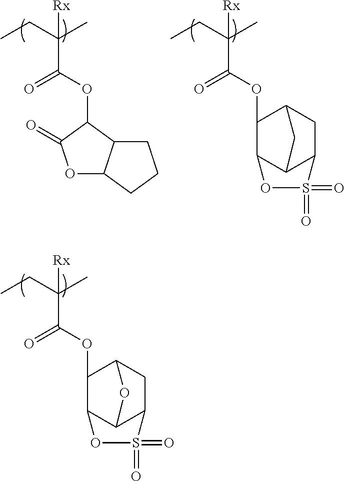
CCC(C)([Rx])C(OC1C2C3C(CC1O3)S(=O)(=O)O2)=O.CCC(C)([Rx])C(OC1C2C3C(CC1C3)S(=O)(=O)O2)=O.CCC(C)([Rx])C(OC1C(=O)OC2C1CCC2)=O
